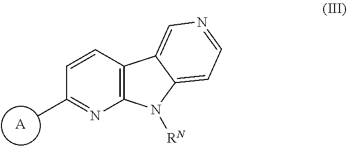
C12=C(C=CC(C)=N1)C1=CN=CC=C1N2[RN].[A]
